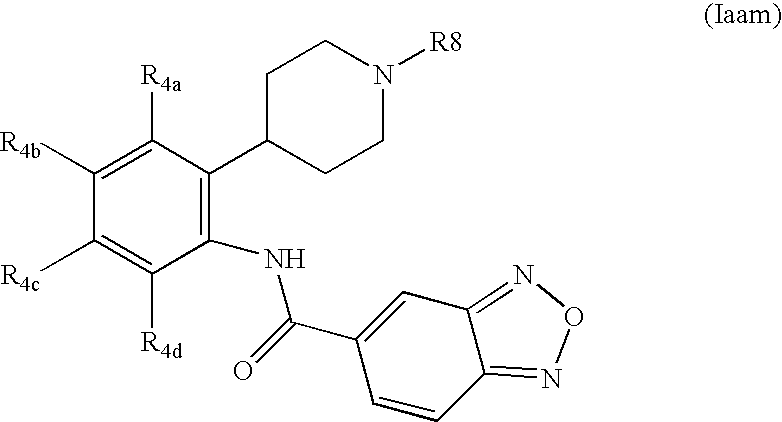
C1([R4b])=C([R4a])C(C2CCN([R8])CC2)=C(NC(C2=CC3=NON=C3C=C2)=O)C([R4d])=C1[R4c]
